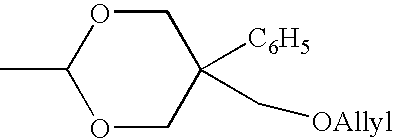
CC1OCC([C6H5])(C[OAllyl])CO1
